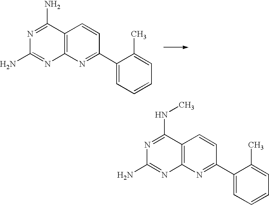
N1=C(N)C2=C(N=C1N)N=C(C1=CC=CC=C1C)C=C2.N1=C(NC)C2=C(N=C1N)N=C(C1=CC=CC=C1C)C=C2
